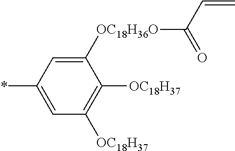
C1([OC18H36O]C(C=C)=O)=CC(*)=CC([OC18H37])=C1[OC18H37]
